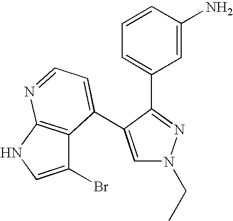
C1(Br)=CNC2=C1C(C1=CN(CC)N=C1C1=CC=CC(N)=C1)=CC=N2
